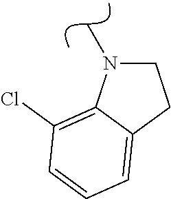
C1CC2=CC=CC(Cl)=C2N1C
